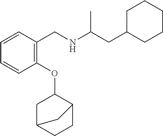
C1=CC(OC2CC3CCC2C3)=C(CNC(CC2CCCCC2)C)C=C1
